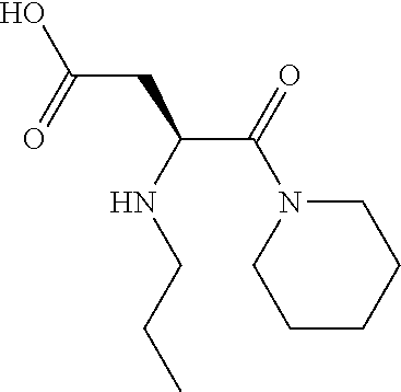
N1(C(C(CC(O)=O)NCCC)=O)CCCCC1
